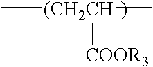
C[(CH2CH](C)[COOR3]
